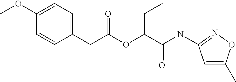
N(C(C(OC(CC1=CC=C(OC)C=C1)=O)CC)=O)C1=NOC(C)=C1
